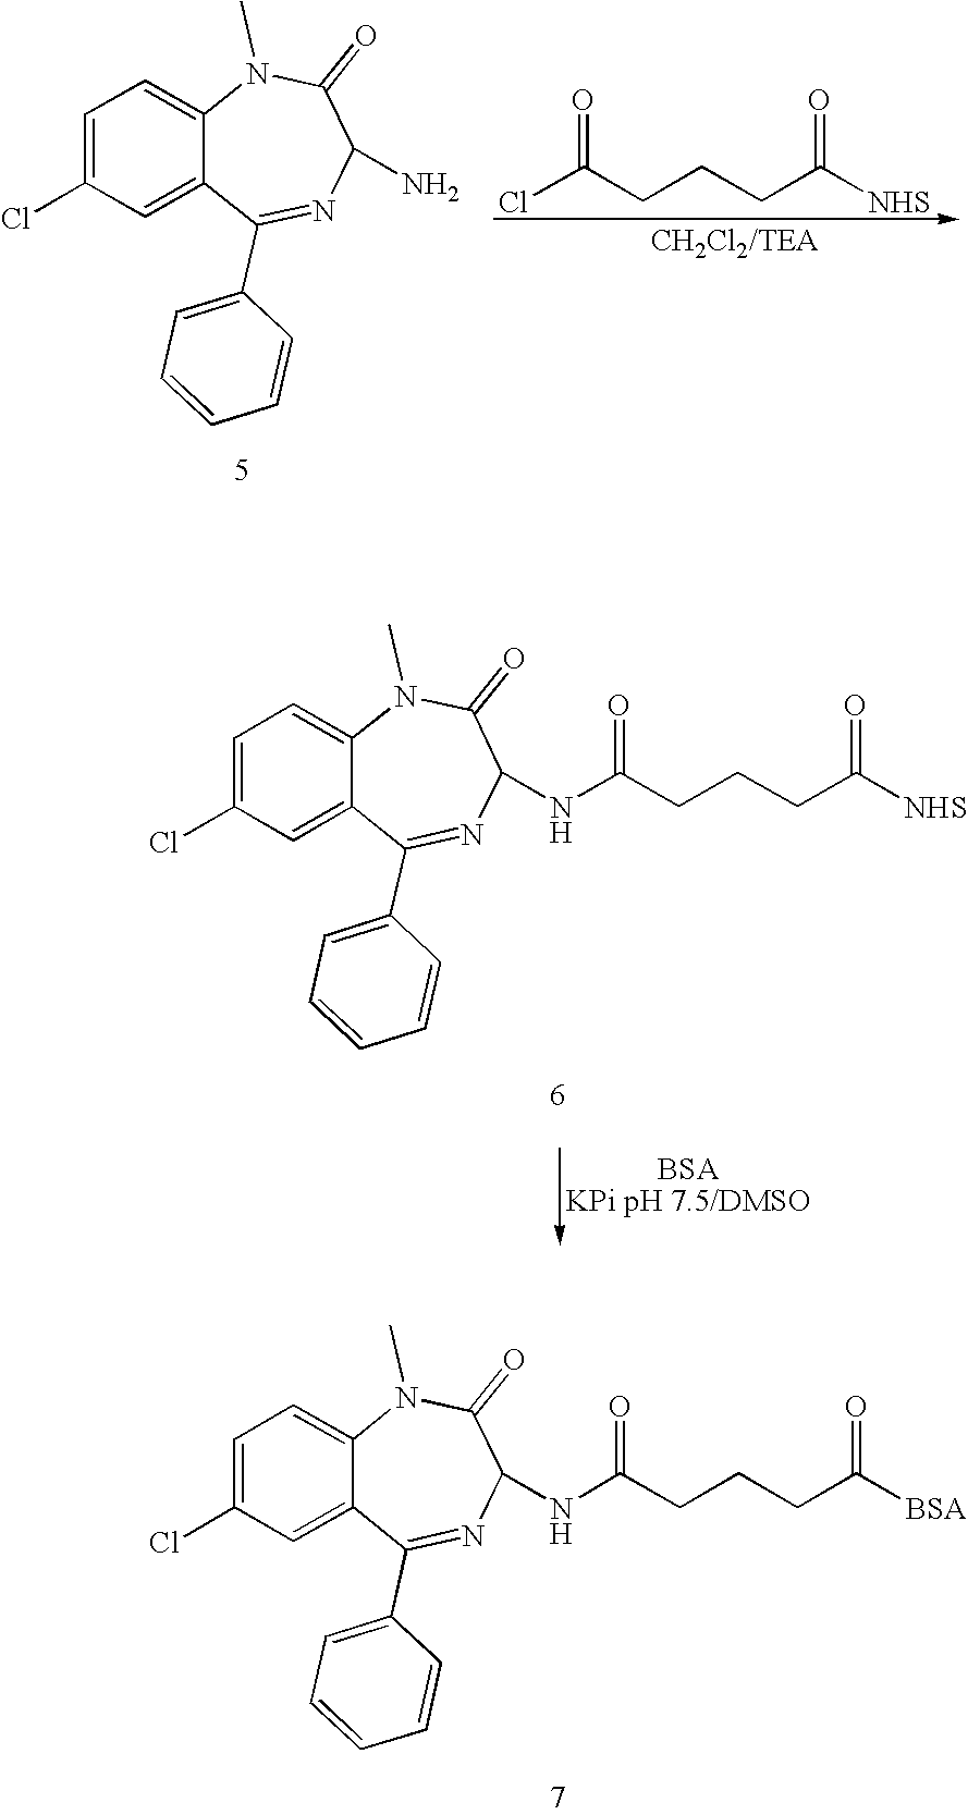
C1=C(Cl)C=C2C(=C1)N(C)C(=O)C(N)N=C2C1=CC=CC=C1.ClC(CCCC([NHS])=O)=O.C1=C(Cl)C=C2C(=C1)N(C)C(=O)C(NC(CCCC([NHS])=O)=O)N=C2C1=CC=CC=C1.C1=C(Cl)C=C2C(=C1)N(C)C(=O)C(NC(CCCC([BSA])=O)=O)N=C2C1=CC=CC=C1
